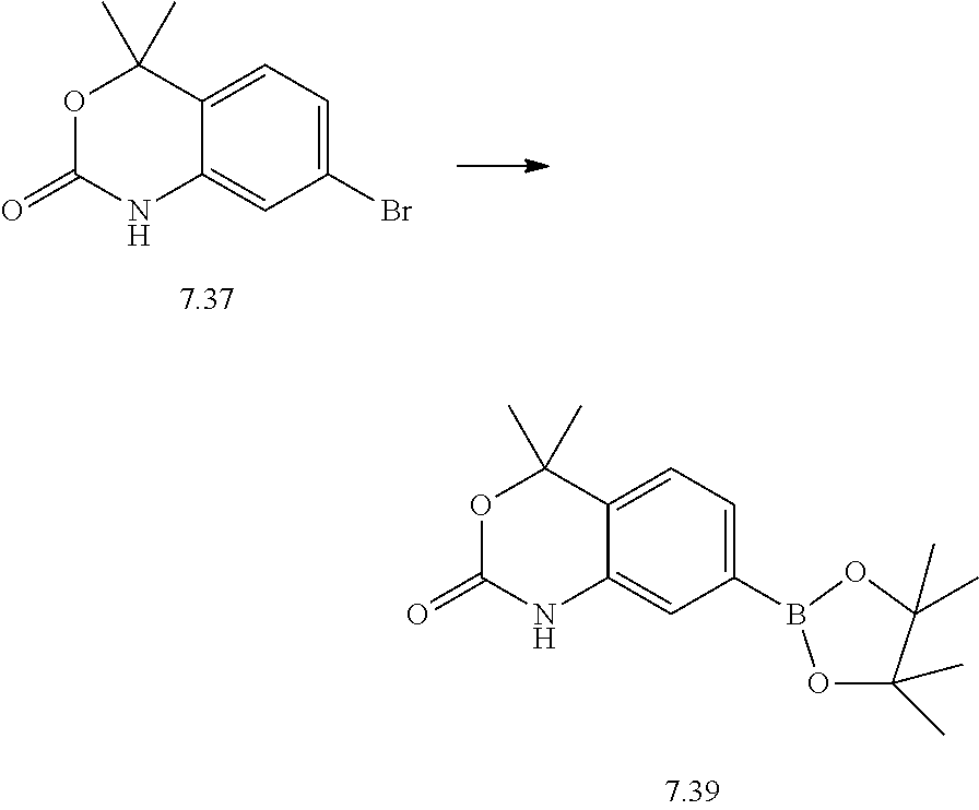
O1C(=O)NC2=CC(B3OC(C)(C)C(C)(C)O3)=CC=C2C1(C)C.O1C(=O)NC2=CC(Br)=CC=C2C1(C)C
